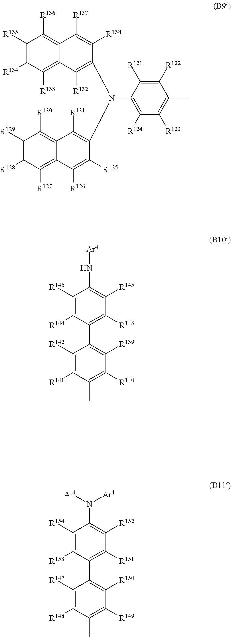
C1(N[Ar4])=C([R145])C([R143])=C(C2=C([R139])C([R140])=C(C)C([R141])=C2[R142])C([R144])=C1[R146].C1(N(C2=C([R131])C3=C([R130])C([R129])=C([R128])C([R127])=C3C([R126])=C2[R125])C2=C([R124])C([R123])=C(C)C([R122])=C2[R121])=C([R132])C2=C([R133])C([R134])=C([R135])C([R136])=C2C([R137])=C1[R138].C1(N([Ar4])[Ar4])=C([R152])C([R151])=C(C2=C([R150])C([R149])=C(C)C([R148])=C2[R147])C([R153])=C1[R154]
